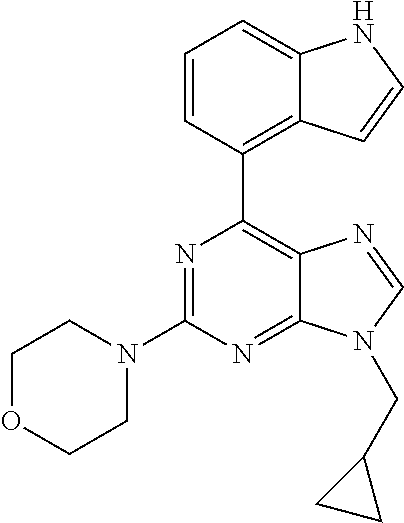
N1=C(N2CCOCC2)N=C2C(=C1C1=C3C(=CC=C1)NC=C3)N=CN2CC1CC1
